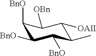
C1([BnO])C([BnO])C([BnO])C(C)C([OAII])C1[OBn]
